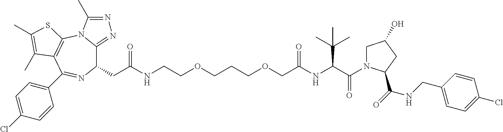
C1(CC(NCCOCCCOCC(=O)NC(C(=O)N2CC(O)CC2C(=O)NCC2=CC=C(Cl)C=C2)C(C)(C)C)=O)C2=NN=C(C)N2C2=C(C(C3=CC=C(Cl)C=C3)=N1)C(C)=C(C)S2
